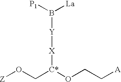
[Z]OC[C*](OCC[A])[X][Y]B([La])[P1]
